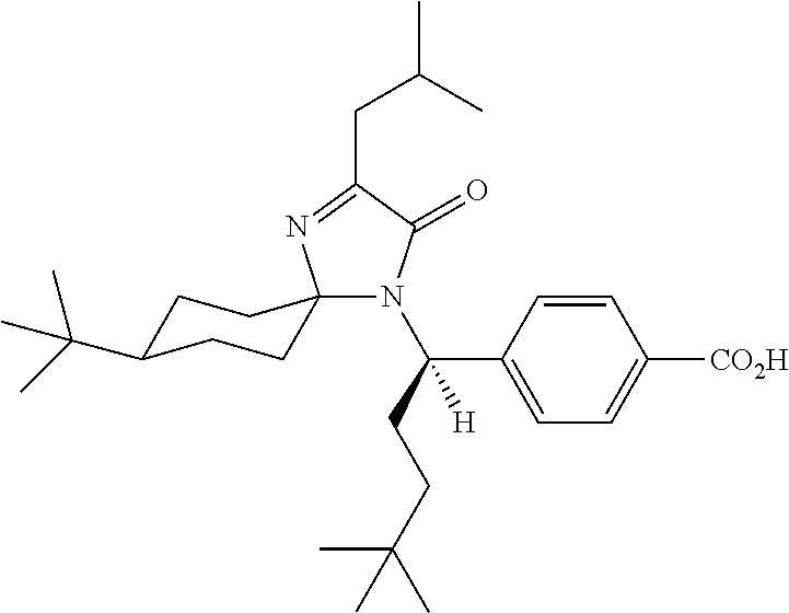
C1C(C(C)(C)C)CCC2(C1)N(C(CCC(C)(C)C)(C1=CC=C([CO2H])C=C1)[H])C(=O)C(CC(C)C)=N2
